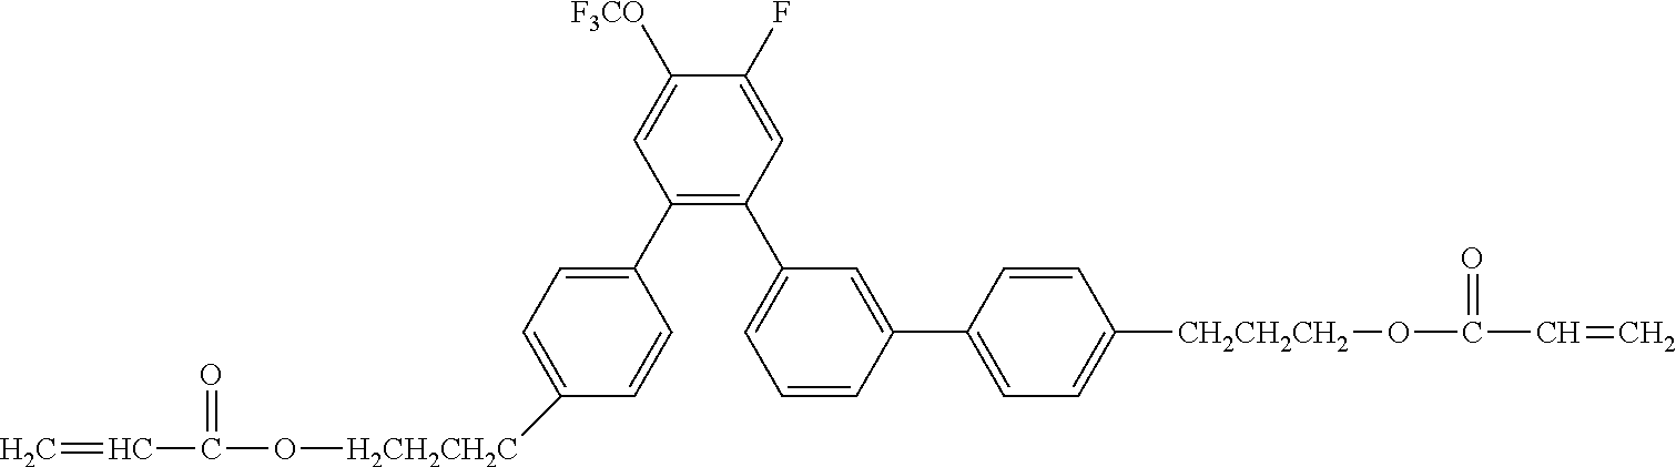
C=CC(=O)O[H2CH2CH2C]C1=CC=C(C2=C(C3=CC=CC(C4=CC=C([CH2CH2CH2]OC(=O)C=C)C=C4)=C3)C=C(F)C([F3CO])=C2)C=C1
